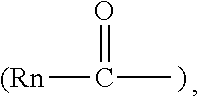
[(Rn]C(=O)C
